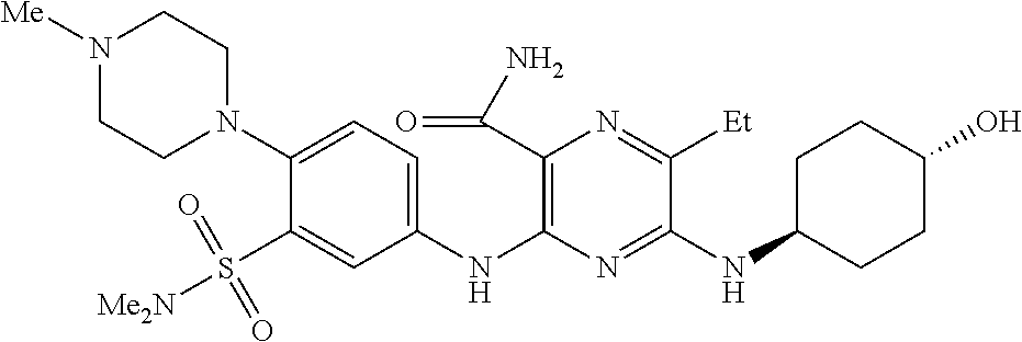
C1(N2CCN([Me])CC2)=CC=C(NC2=C(C(=O)N)N=C([Et])C(NC3CCC(O)CC3)=N2)C=C1S([Me2N])(=O)=O
